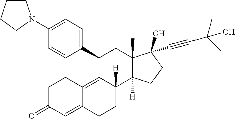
C1(C2=CC=C(N3CCCC3)C=C2)C2=C3C(=CC(=O)CC3)CCC2([H])C2([H])C(C)(C1)C(C#CC(C)(C)O)(O)CC2
